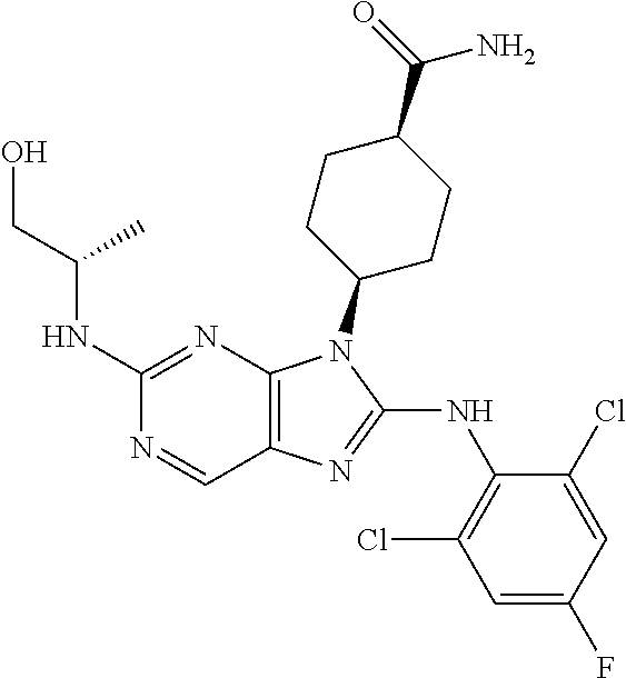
C1(NC(CO)C)=NC2=C(C=N1)N=C(NC1=C(Cl)C=C(F)C=C1Cl)N2C1CCC(C(=O)N)CC1
